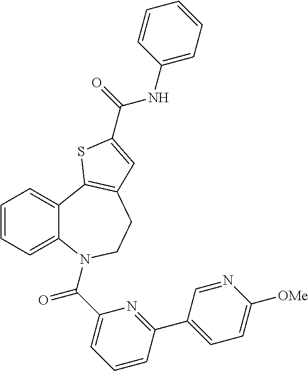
C1=CC=C2C(=C1)C1=C(CCN2C(C2=CC=CC(C3=CC=C([OMe])N=C3)=N2)=O)C=C(C(=O)NC2=CC=CC=C2)S1
